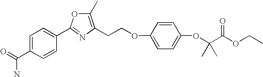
C1(C)=C(CCOC2=CC=C(OC(C(OCC)=O)(C)C)C=C2)N=C(C2=CC=C(C(=O)N)C=C2)O1
